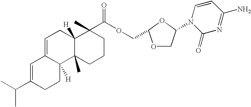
C1=C(C(C)C)CCC2([H])C1=CCC1([H])C2(C)CCCC1(C(OCC1OCC(N2C(=O)N=C(N)C=C2)O1)=O)C
